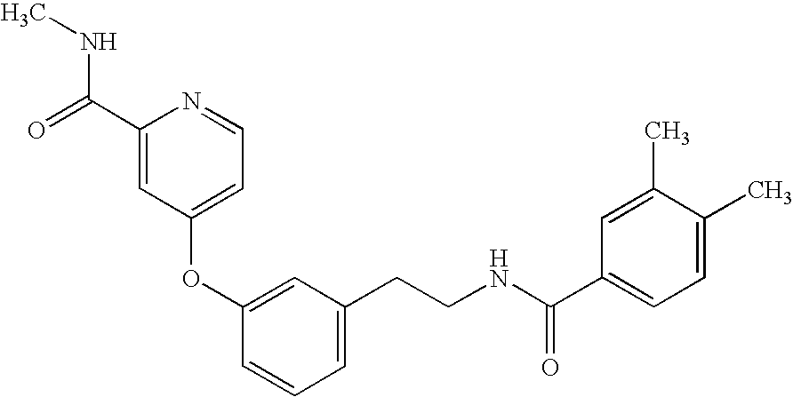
C1(OC2=CC(CCNC(=O)C3=CC=C(C)C(C)=C3)=CC=C2)=CC=NC(C(NC)=O)=C1
